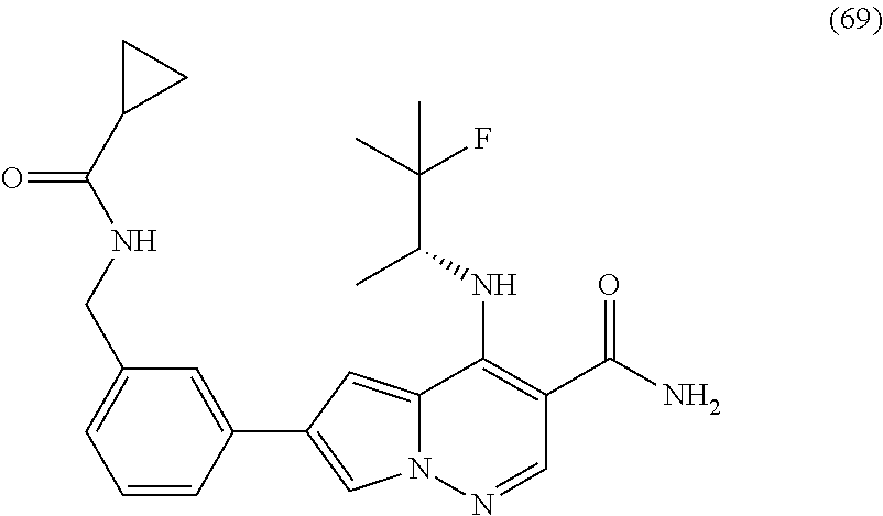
C12=CC(C3=CC(CNC(C4CC4)=O)=CC=C3)=CN1N=CC(C(N)=O)=C2NC(C(C)(F)C)C
